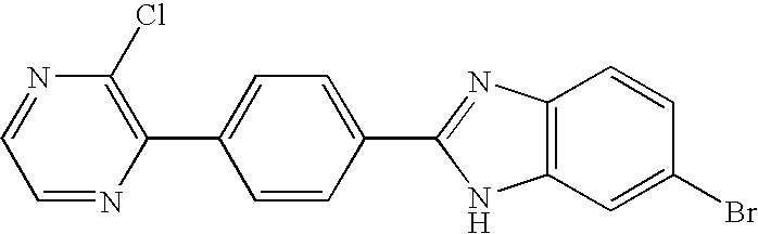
C1=NC(C2=CC=C(C3=NC4=C(N3)C=C(Br)C=C4)C=C2)=C(Cl)N=C1
